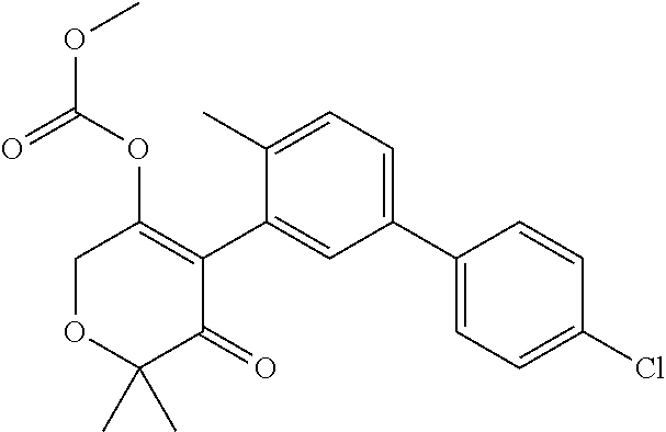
C1OC(C)(C)C(=O)C(C2=CC(C3=CC=C(Cl)C=C3)=CC=C2C)=C1OC(OC)=O
